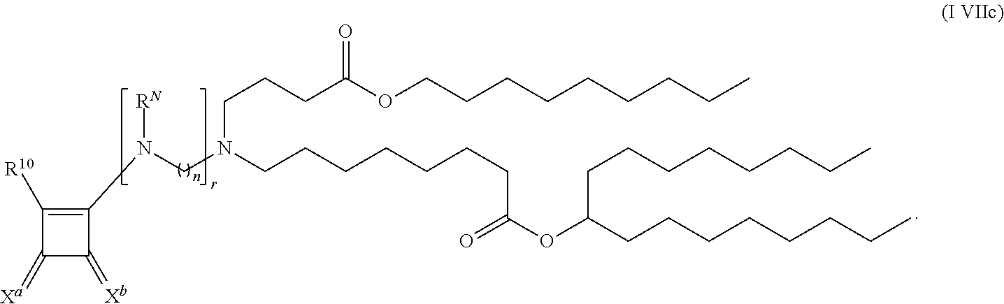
C1(N([RN])CN(CCCC(OCCCCCCCCC)=O)CCCCCCCC(=O)OC(CCCCCCCC)CCCCCCCC)=C([R10])C(=[Xa])C1=[Xb]
